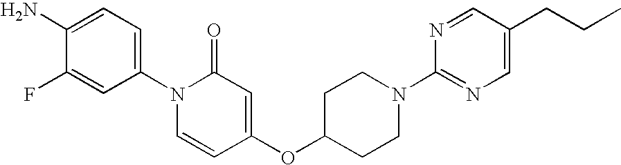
C1(N2C=CC(OC3CCN(C4=NC=C(CCC)C=N4)CC3)=CC2=O)=CC=C(N)C(F)=C1
